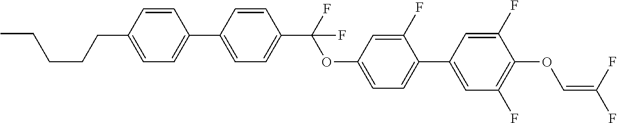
C1=C(C2=CC=C(CCCCC)C=C2)C=CC(C(F)(OC2=CC=C(C3=CC(F)=C(OC=C(F)F)C(F)=C3)C(F)=C2)F)=C1
